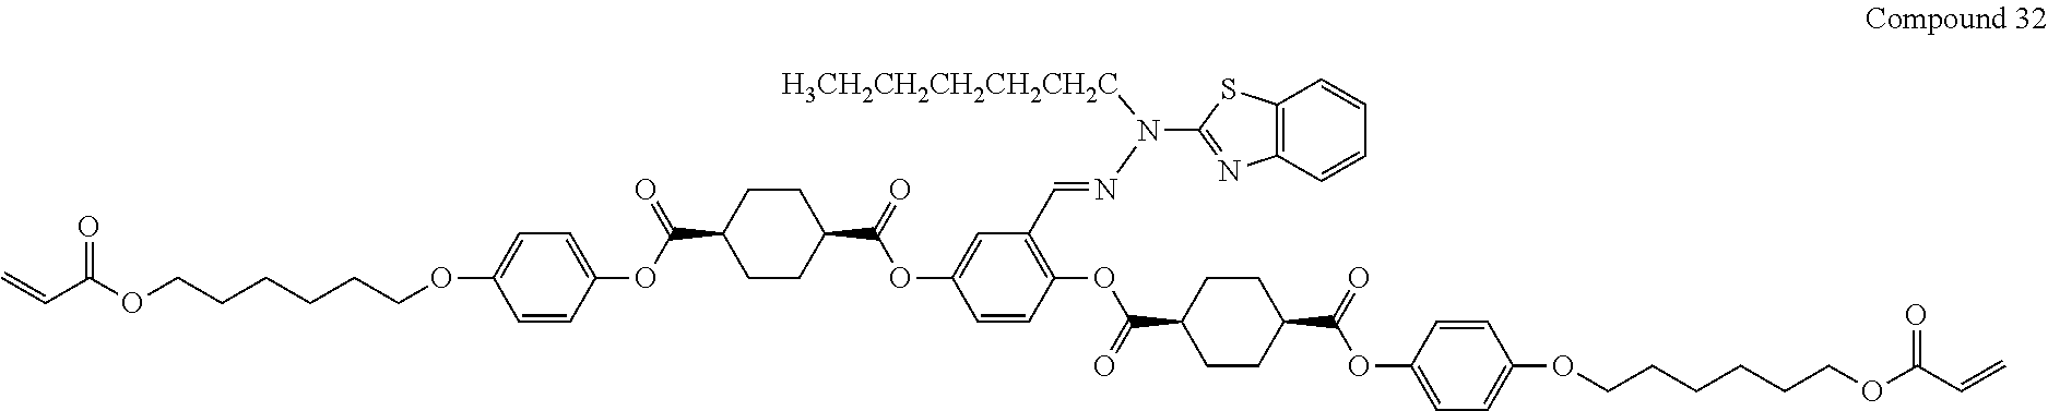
C(C(OCCCCCCOC1=CC=C(OC(C2CCC(C(=O)OC3=CC(C=NN(C4=NC5=C(S4)C=CC=C5)[H3CH2CH2CH2CH2CH2C])=C(OC(C4CCC(C(OC5=CC=C(OCCCCCCOC(C=C)=O)C=C5)=O)CC4)=O)C=C3)CC2)=O)C=C1)=O)=C
